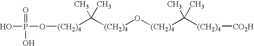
O(P(=O)(O)O)[(CH2)4]C([(CH2)4]O[(CH2)4]C(C)(C)[(CH2)4][CO2H])(C)C
